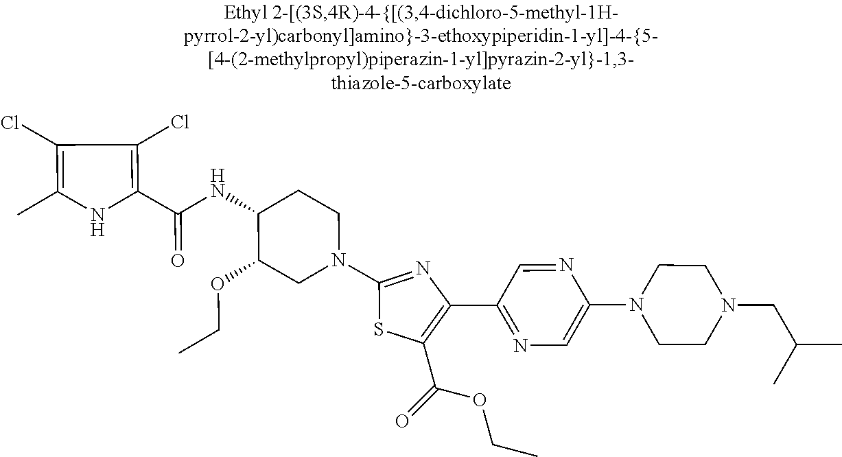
C1(Cl)=C(C)NC(C(=O)NC2C(OCC)CN(C3=NC(C4=NC=C(N5CCN(CC(C)C)CC5)N=C4)=C(C(=O)OCC)S3)CC2)=C1Cl
